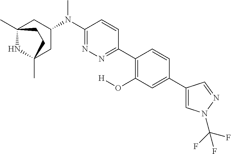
C12(C)NC(C)(CC(N(C3=NN=C(C4=C(O[H])C=C(C5=CN(C(F)(F)F)N=C5)C=C4)C=C3)C)C1)CC2
